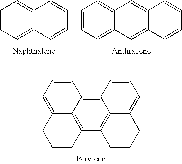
C1=CC=C2C(=C1)C=CC=C2.C1=CC=C2C(=C1)C=C1C(=C2)C=CC=C1.C12=C3C4=C(C5=C1C(=CC=C2)CC=C5)C=CCC4=CC=C3
